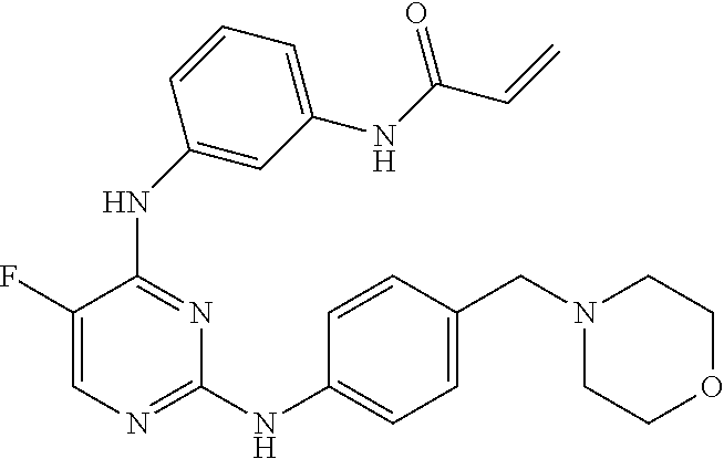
C1=C(F)C(NC2=CC(NC(C=C)=O)=CC=C2)=NC(NC2=CC=C(CN3CCOCC3)C=C2)=N1
